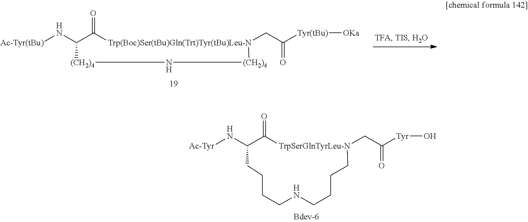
N(C1C(=O)[TrpSerGlnTyrLeu-N](CC([Tyr]O)=O)CCCCNCCCC1)[Ac-Tyr].N(C1C(=O)[Trp(Boc)Ser(tBu)Gln(Trt)Tyr(tBu)Leu-N](CC([Tyr(tBu)][OKa])=O)[(CH2)4]N[(CH2)4]1)[Ac-Tyr(tBu)]
